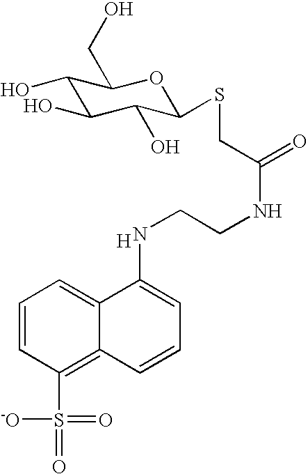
[H].C1=CC(S(=O)(=O)[-O])=C2C(=C1)C(NCCNC(=O)CSC1C(O)C(O)C(O)C(CO)O1)=CC=C2
